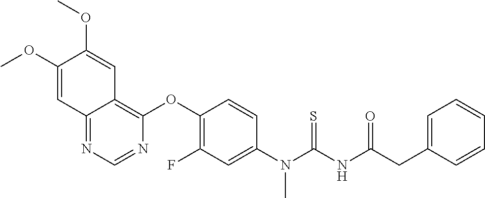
COC1=CC2=NC=NC(OC3=C(F)C=C(N(C(NC(CC4=CC=CC=C4)=O)=S)C)C=C3)=C2C=C1OC
